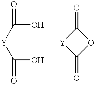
C(O)([Y]C(O)=O)=O.[Y]1C(=O)OC1=O
